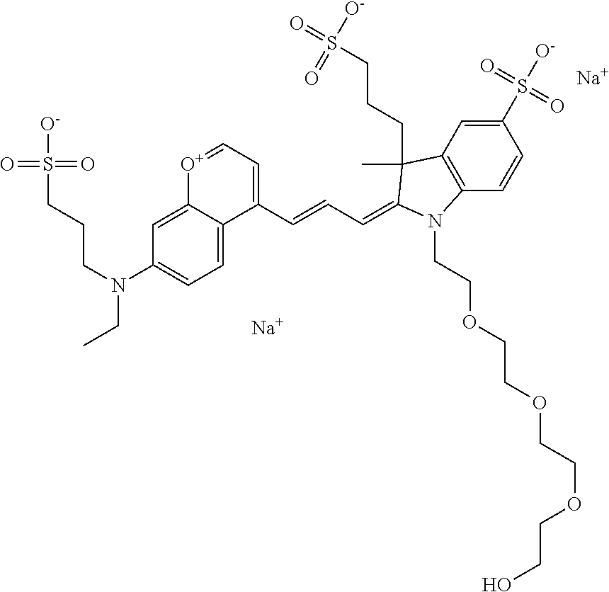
C12=CC=C(N(CCCS(=O)(=O)[O-])CC)C=C1[O+]=CC=C2C=CC=C1C(C)(CCCS([O-])(=O)=O)C2=C(C=CC(S(=O)(=O)[O-])=C2)N1CCOCCOCCOCCO.[Na].[Na]
